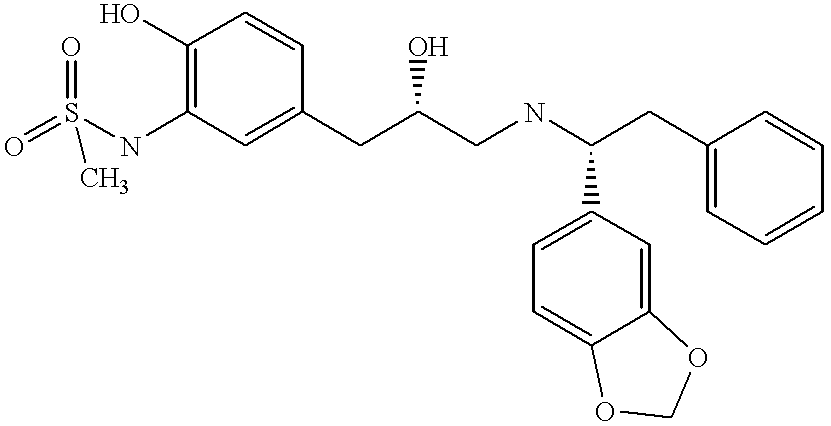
O=S(NC1=C(O)C=CC(CC(CNC(CC2=CC=CC=C2)C2=CC=C3C(=C2)OCO3)O)=C1)(=O)C
